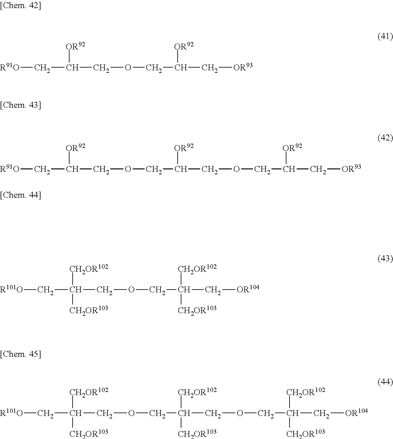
[R91O]CC([OR92])COCC([OR92])COCC([OR92])C[OR93].[R91O]CC([OR92])COCC([OR92])C[OR93].[R101O]CC([CH2OR102])(COCC([CH2OR102])(C[OR104])[CH2OR103])[CH2OR103].[R101O]CC([CH2OR102])(COCC([CH2OR102])(COCC([CH2OR102])(C[OR104])[CH2OR103])[CH2OR103])[CH2OR103]
